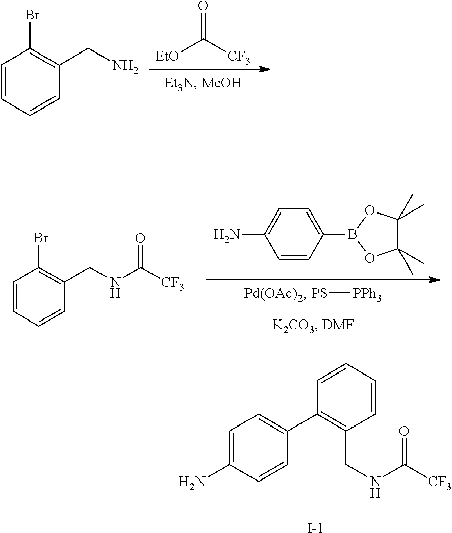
C1=CC=CC(CN)=C1Br.O=C([CF3])[EtO].[PS][PPh3].C1=CC=CC(CNC([CF3])=O)=C1Br.NC1=CC=C(B2OC(C)(C)C(C)(C)O2)C=C1.C1=C(N)C=CC(C2=C(CNC([CF3])=O)C=CC=C2)=C1.[I-]
